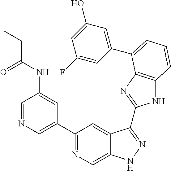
C1(C2=NC=C3C(=C2)C(C2=NC4=C(N2)C=CC=C4C2=CC(O)=CC(F)=C2)=NN3)=CN=CC(NC(=O)CC)=C1
